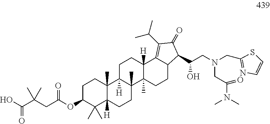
OC(C(CC(OC1C(C)(C)C2([H])C(C)(CC1)C1([H])C(C)(CC2)C2(C)C([H])(CC1)C1=C(C(C)C)C(=O)C(C(CN(CC(=O)N(C)C)CC3=NC=CS3)O)C1CC2)=O)(C)C)=O
